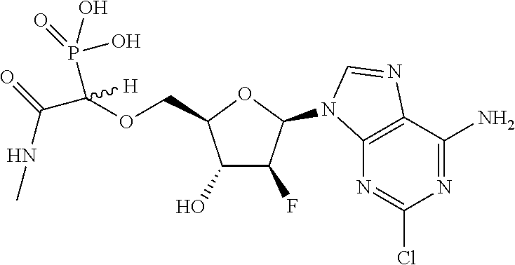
CNC(C(OCC1C(O)C(F)C(N2C3=C(C(N)=NC(Cl)=N3)N=C2)O1)(P(O)(=O)O)[H])=O
